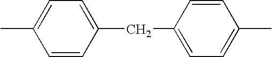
C1=CC(CC2=CC=C(C)C=C2)=CC=C1C
